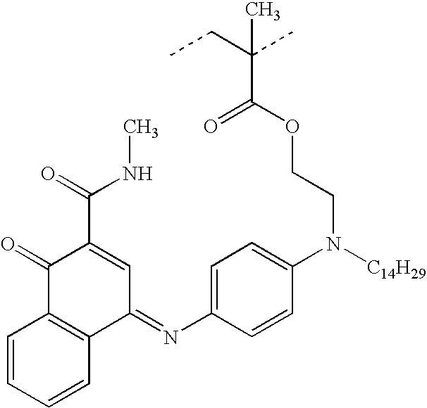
C(OC(C(CC)(C)C)=O)CN([C14H29])C1=CC=C(N=C2C=C(C(=O)NC)C(=O)C3=C2C=CC=C3)C=C1
